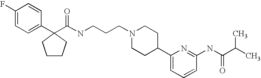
C1(F)=CC=C(C2(C(NCCCN3CCC(C4=CC=CC(NC(C(C)C)=O)=N4)CC3)=O)CCCC2)C=C1
